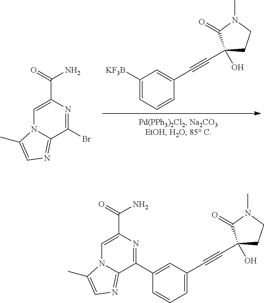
C1=C([KF3B])C=C(C#CC2(O)CCN(C)C2=O)C=C1.C1=C(C(=O)N)N=C(Br)C2=NC=C(C)N12.C1=C(C#CC2(O)CCN(C)C2=O)C=C(C2=NC(C(=O)N)=CN3C2=NC=C3C)C=C1
